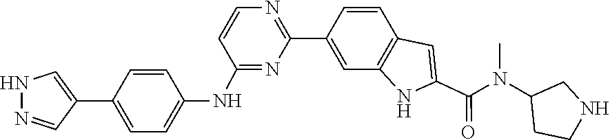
C1(NC2=CC=C(C3=CNN=C3)C=C2)=NC(C2=CC3=C(C=C2)C=C(C(=O)N(C2CCNC2)C)N3)=NC=C1
